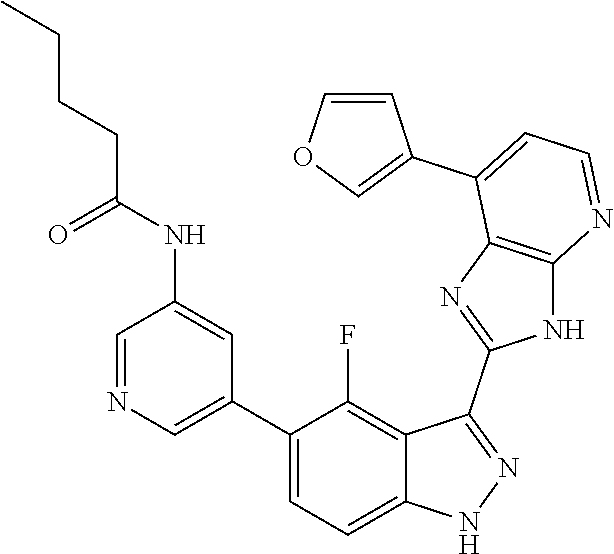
C1=NC=C(C2=CC=C3C(=C2F)C(C2=NC4=C(N2)N=CC=C4C2=COC=C2)=NN3)C=C1NC(CCCC)=O
